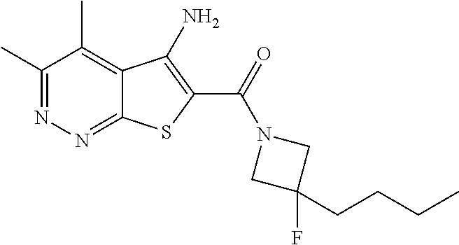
C1(C)=NN=C2C(=C1C)C(N)=C(C(=O)N1CC(CCCC)(F)C1)S2
